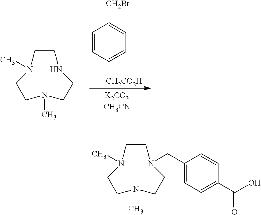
C1=CC([CH2CO2H])=CC=C1[CH2Br].C1CNCCN(C)CCN1C.C1CN(CC2=CC=C(C(O)=O)C=C2)CCN(C)CCN1C
